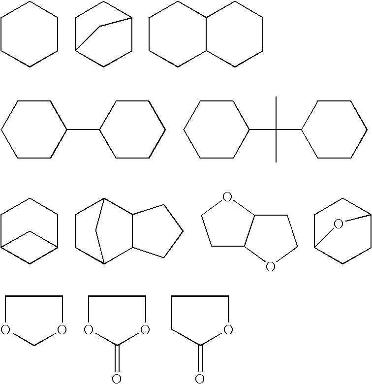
C1CCCCC1.C1C2CCC(C1)C2.C1CCC2C(C1)CCCC2.C1CC(C2CCCCC2)CCC1.C1CC(C(C2CCCCC2)(C)C)CCC1.C1C2CC(CC1)C2.C1CC2C3C(C1C2)CCC3.C1C2C(OC1)CCO2.C12CCC(CC1)O2.C1OCOC1.C1OC(=O)OC1.C1CC(=O)OC1
